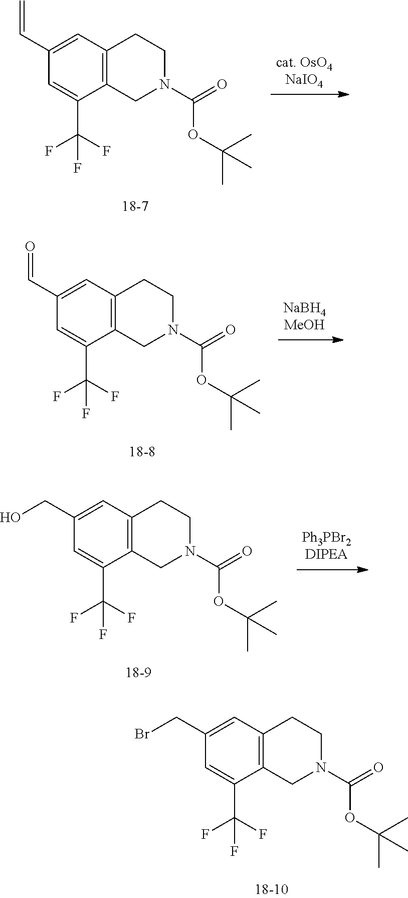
C1=C(C(F)(F)F)C2=C(C=C1C=C)CCN(C(=O)OC(C)(C)C)C2.C1=C(C(F)(F)F)C2=C(C=C1C=O)CCN(C(=O)OC(C)(C)C)C2.C1=C(C(F)(F)F)C2=C(C=C1CO)CCN(C(=O)OC(C)(C)C)C2.C1=C(C(F)(F)F)C2=C(C=C1CBr)CCN(C(=O)OC(C)(C)C)C2
